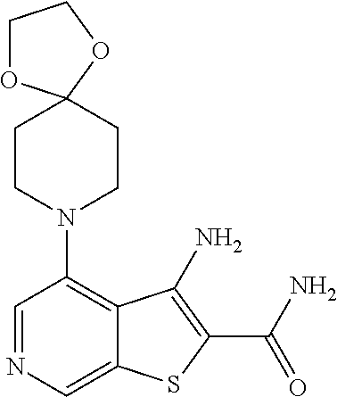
C1=NC=C2C(=C1N1CCC3(CC1)OCCO3)C(N)=C(C(N)=O)S2
